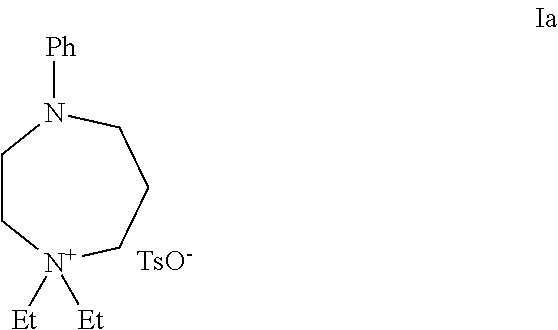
C1C[N+]([Et])([Et])CCCN1[Ph].[TsO-]
